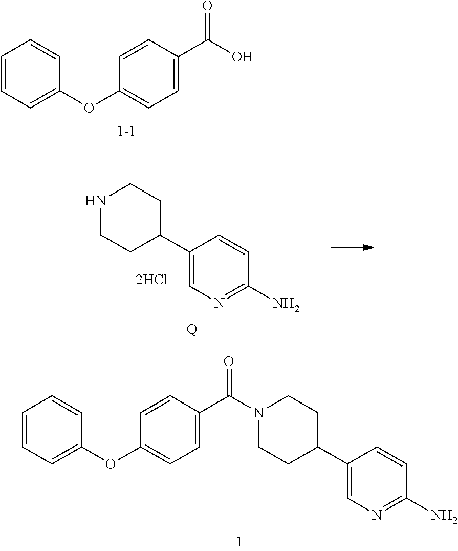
OC(C1=CC=C(OC2=CC=CC=C2)C=C1)=O.C1(N)=NC=C(C2CCN(C(C3=CC=C(OC4=CC=CC=C4)C=C3)=O)CC2)C=C1.C1(N)=NC=C(C2CCNCC2)C=C1.[Q]
